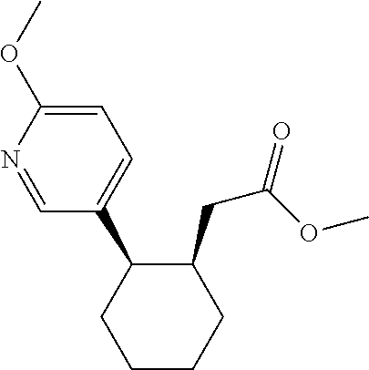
C1(CC(=O)OC)C(C2=CC=C(OC)N=C2)CCCC1
